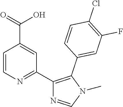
C1=CN=C(C2=C(C3=CC(F)=C(Cl)C=C3)N(C)C=N2)C=C1C(O)=O
